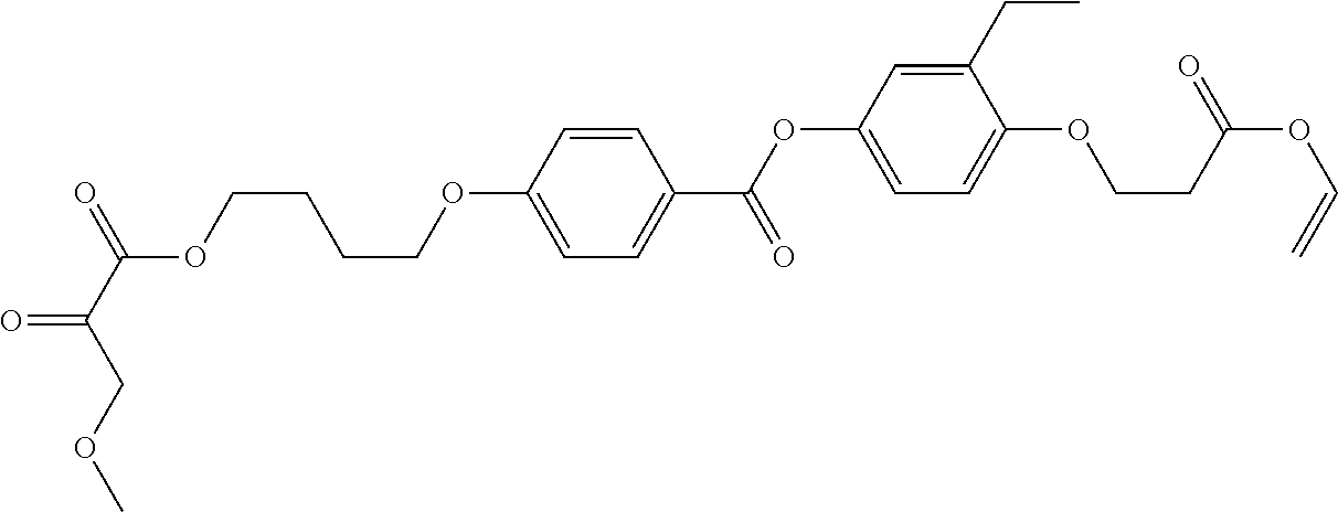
O(C1=CC=C(C(=O)OC2=CC=C(OCCC(=O)OC=C)C(CC)=C2)C=C1)CCCCOC(C(COC)=O)=O
